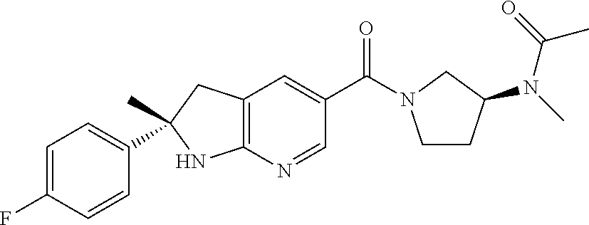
C12=C(C=C(C(=O)N3CCC(N(C)C(=O)C)C3)C=N1)CC(C)(C1=CC=C(F)C=C1)N2
